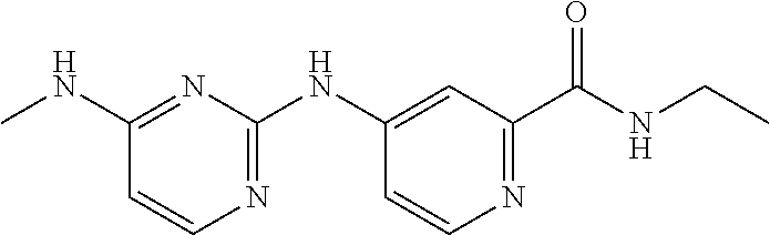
C1(C(NCC)=O)=NC=CC(NC2=NC=CC(NC)=N2)=C1
